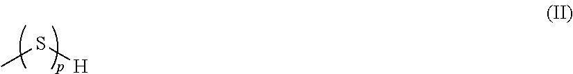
CS[H]
